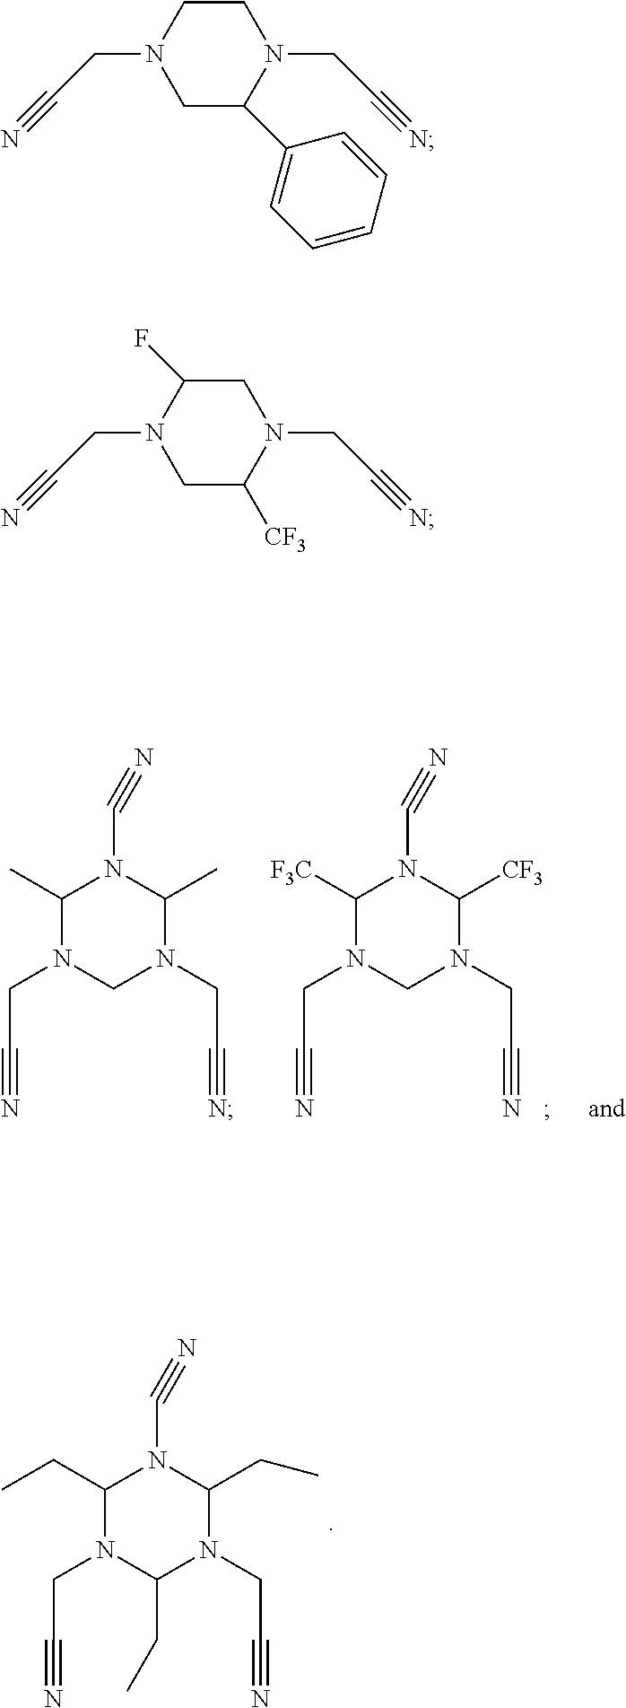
C1(CC)N(CC#N)C(CC)N(CC#N)C(CC)N1C#N.C1([F3C])N(CC#N)CN(CC#N)C([CF3])N1C#N.C1(C)N(CC#N)CN(CC#N)C(C)N1C#N.C1C(C2=CC=CC=C2)N(CC#N)CCN1CC#N.C1C([CF3])N(CC#N)CC(F)N1CC#N
